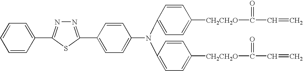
N1=C(C2=CC=C(N(C3=CC=C([CH2CH2O]C(=O)C=C)C=C3)C3=CC=C([CH2CH2O]C(=O)C=C)C=C3)C=C2)SC(C2=CC=CC=C2)=N1
